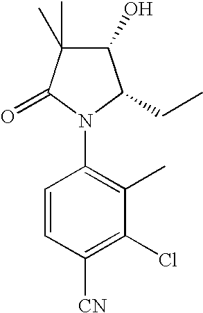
C1(O)C(C)(C)C(=O)N(C2=C(C)C(Cl)=C([CN])C=C2)C1CC
